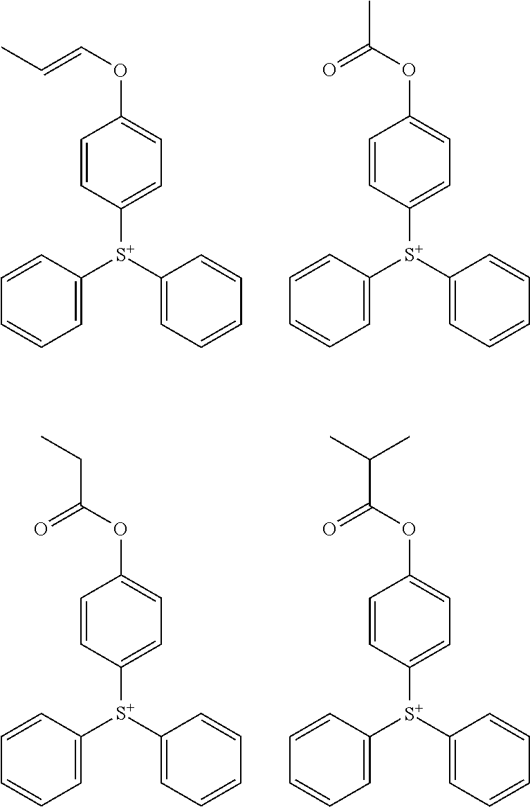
C1=CC([S+](C2=CC=CC=C2)C2=CC=CC=C2)=CC=C1OC=CC.C1=CC([S+](C2=CC=CC=C2)C2=CC=CC=C2)=CC=C1OC(C)=O.C1=CC([S+](C2=CC=CC=C2)C2=CC=CC=C2)=CC=C1OC(CC)=O.C1=CC([S+](C2=CC=CC=C2)C2=CC=CC=C2)=CC=C1OC(C(C)C)=O
